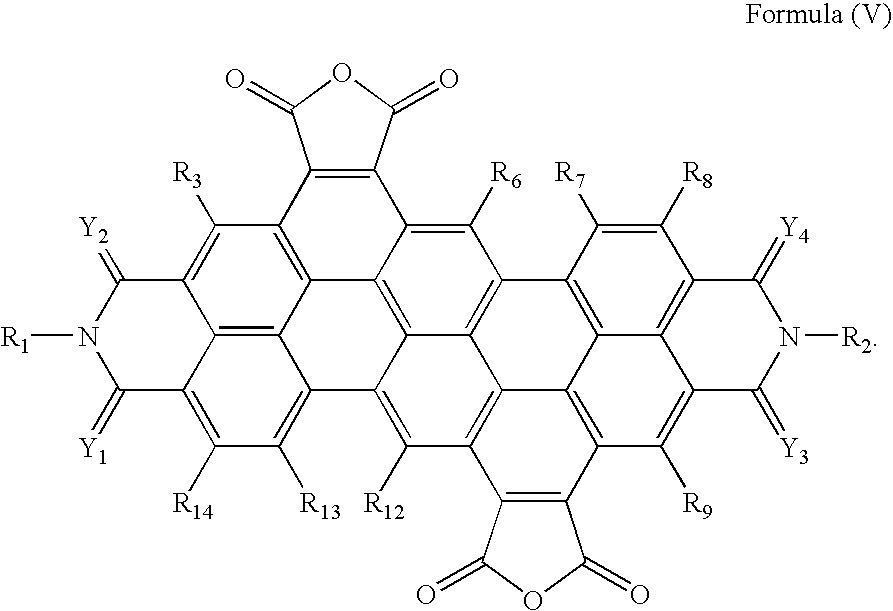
C12=C3C4=C5C([R3])=C1C(=[Y2])N([R1])C(=[Y1])C2=C([R14])C([R13])=C3C1=C([R12])C2=C3C6=C(C([R6])=C(C4=C16)C1=C5C(=O)OC1=O)C1=C4C3=C(C([R9])=C3C4=C(C([R8])=C1[R7])C(=[Y4])N([R2])C3=[Y3])C1=C2C(=O)OC1=O
